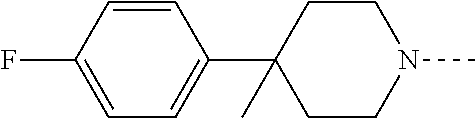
C1=CC(F)=CC=C1C1(C)CCN(C)CC1
